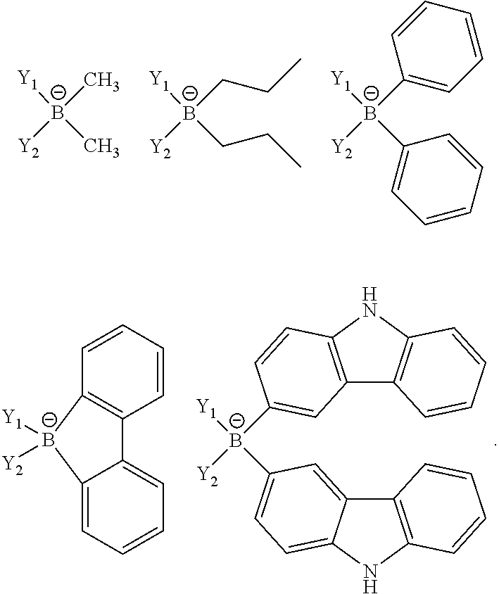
[Y1][B-]([Y2])(C)C.[Y1][B-]([Y2])(CCC)CCC.[Y1][B-]([Y2])(C1=CC=CC=C1)C1=CC=CC=C1.[Y1][B-]1([Y2])C2=C(C3=CC=CC=C13)C=CC=C2.[Y1][B-]([Y2])(C1=CC2=C(NC3=C2C=CC=C3)C=C1)C1=CC=C2C(=C1)C1=C(N2)C=CC=C1
